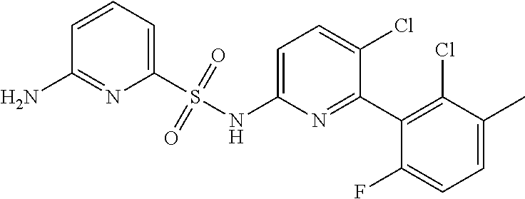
C1(S(NC2=CC=C(Cl)C(C3=C(Cl)C(C)=CC=C3F)=N2)(=O)=O)=CC=CC(N)=N1
